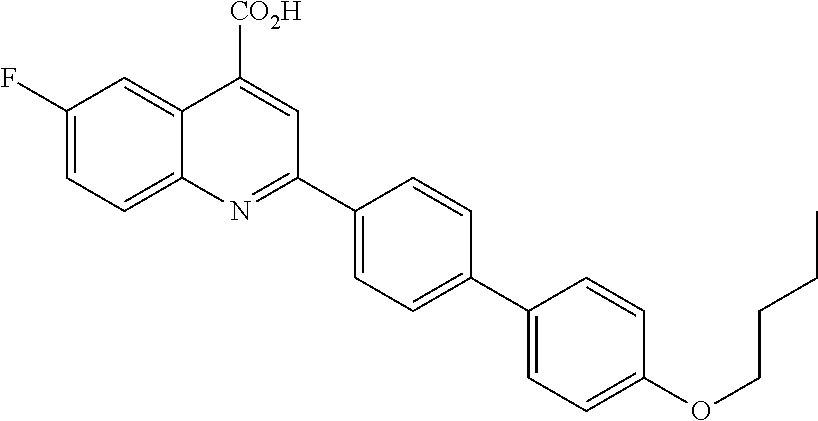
C1(F)=CC=C2C(=C1)C([CO2H])=CC(C1=CC=C(C3=CC=C(OCCCC)C=C3)C=C1)=N2
